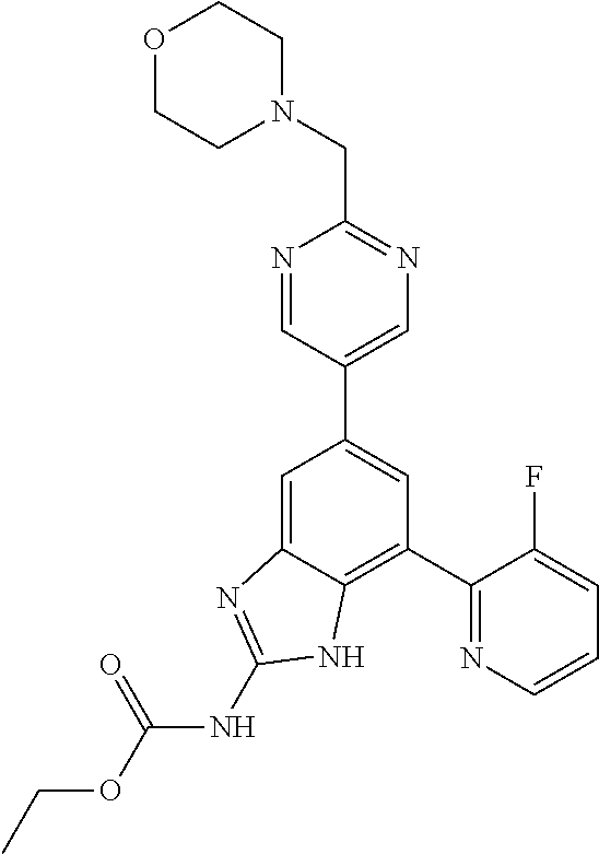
C1(C2=NC=CC=C2F)=C2C(=CC(C3=CN=C(CN4CCOCC4)N=C3)=C1)N=C(NC(OCC)=O)N2
